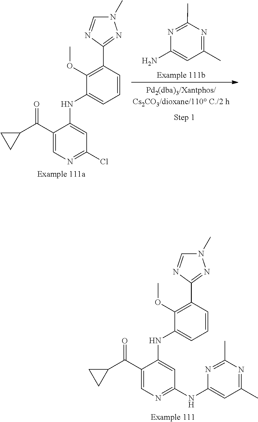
C1(OC)=C(C2=NN(C)C=N2)C=CC=C1NC1=CC(NC2=CC(C)=NC(C)=N2)=NC=C1C(C1CC1)=O.C1=C(N)N=C(C)N=C1C.C1(OC)=C(C2=NN(C)C=N2)C=CC=C1NC1=CC(Cl)=NC=C1C(C1CC1)=O
